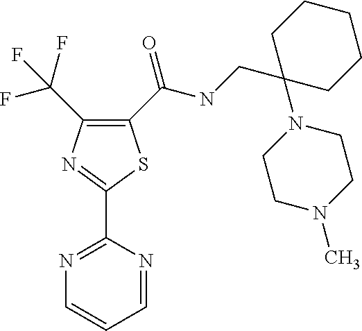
C1(C(NCC2(N3CCN(C)CC3)CCCCC2)=O)=C(C(F)(F)F)N=C(C2=NC=CC=N2)S1
